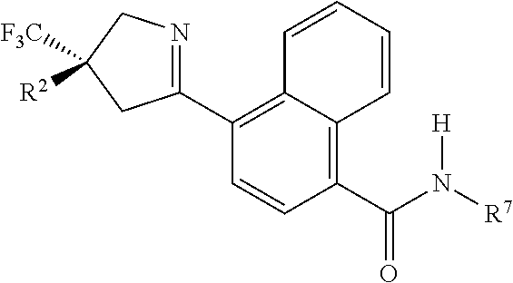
C1(C(N([R7])[H])=O)=C2C(=C(C3=NCC([F3C])([R2])C3)C=C1)C=CC=C2
